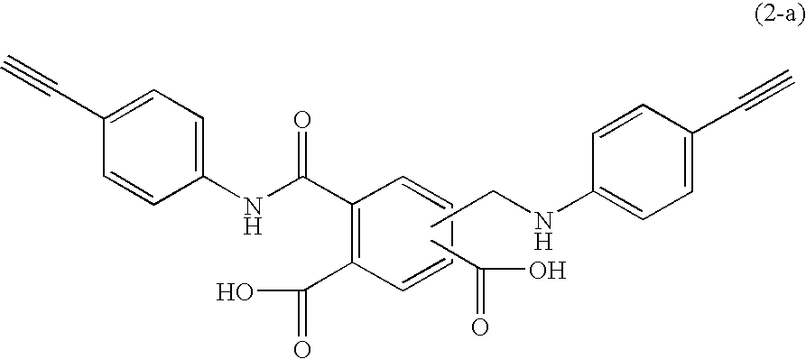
CCNC1=CC=C(C#C)C=C1.C1(NC(C2=C(C(O)=O)C=CC=C2)=O)=CC=C(C#C)C=C1.CC(=O)O
